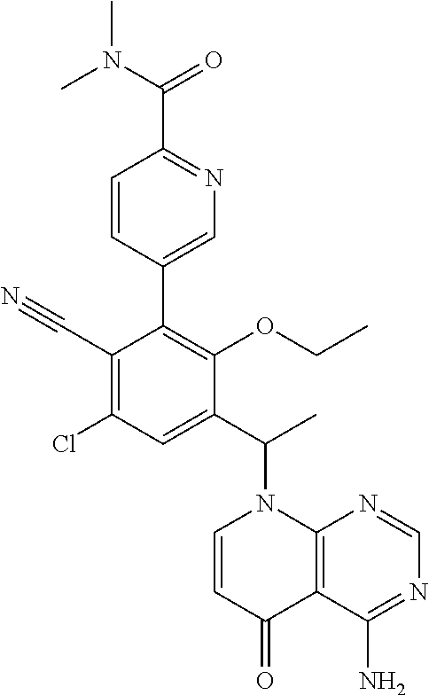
C1(C#N)=C(Cl)C=C(C(C)N2C=CC(=O)C3=C2N=CN=C3N)C(OCC)=C1C1=CN=C(C(N(C)C)=O)C=C1
